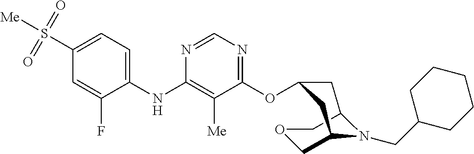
C1=C(S(=O)(=O)[Me])C=C(F)C(NC2=C([Me])C(OC3CC4COCC(C3)N4CC3CCCCC3)=NC=N2)=C1
